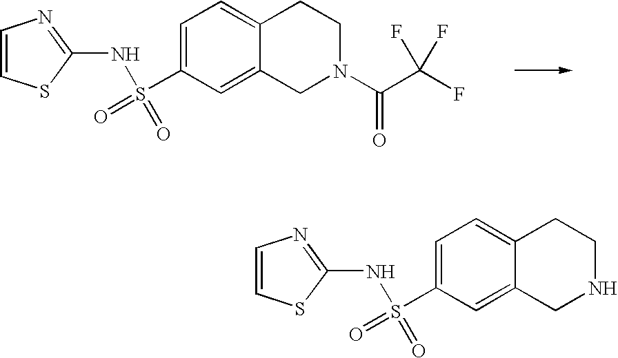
C1=CSC(NS(=O)(C2=CC=C3C(=C2)CN(C(=O)C(F)(F)F)CC3)=O)=N1.C1=CSC(NS(=O)(C2=CC=C3C(=C2)CNCC3)=O)=N1
